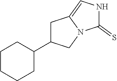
C1CCCC(C2CC3=CNC(=S)N3C2)C1
